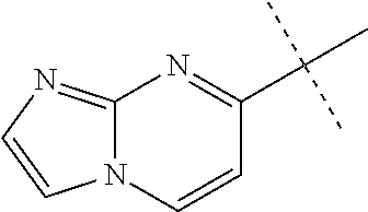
C12=NC=CN1C=CC(C(C)(C)C)=N2
